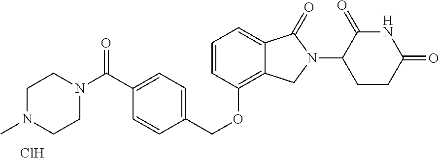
C1(=O)C(N2C(=O)C3=CC=CC(OCC4=CC=C(C(N5CCN(C)CC5)=O)C=C4)=C3C2)CCC(=O)N1.Cl
